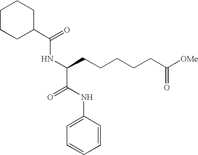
C1CCC(C(=O)NC(CCCCCC([OMe])=O)C(NC2=CC=CC=C2)=O)CC1
